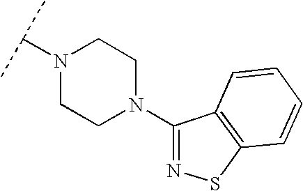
N1(C(C)C)CCN(C2=NSC3=C2C=CC=C3)CC1
